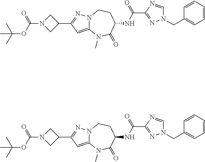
C12=CC(C3CN(C(OC(C)(C)C)=O)C3)=NN1CCC(NC(C1=NN(CC3=CC=CC=C3)C=N1)=O)C(=O)N2C.C12=CC(C3CN(C(OC(C)(C)C)=O)C3)=NN1CCC(NC(C1=NN(CC3=CC=CC=C3)C=N1)=O)C(=O)N2C
